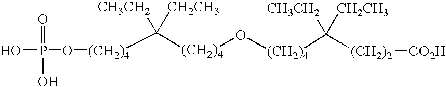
[(CH2)4](C([(CH2)4]O[(CH2)4]C([(CH2)2][CO2H])([CH3CH2])[CH2CH3])([CH3CH2])[CH2CH3])OP(O)(=O)O
